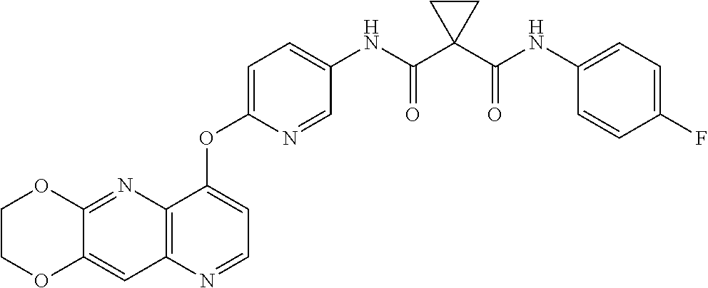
C12=CC3=C(N=C1OCCO2)C(OC1=CC=C(NC(C2(C(NC4=CC=C(F)C=C4)=O)CC2)=O)C=N1)=CC=N3
